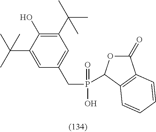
C1(=O)OC(P(CC2=CC(C(C)(C)C)=C(O)C(C(C)(C)C)=C2)(=O)O)C2=C1C=CC=C2
